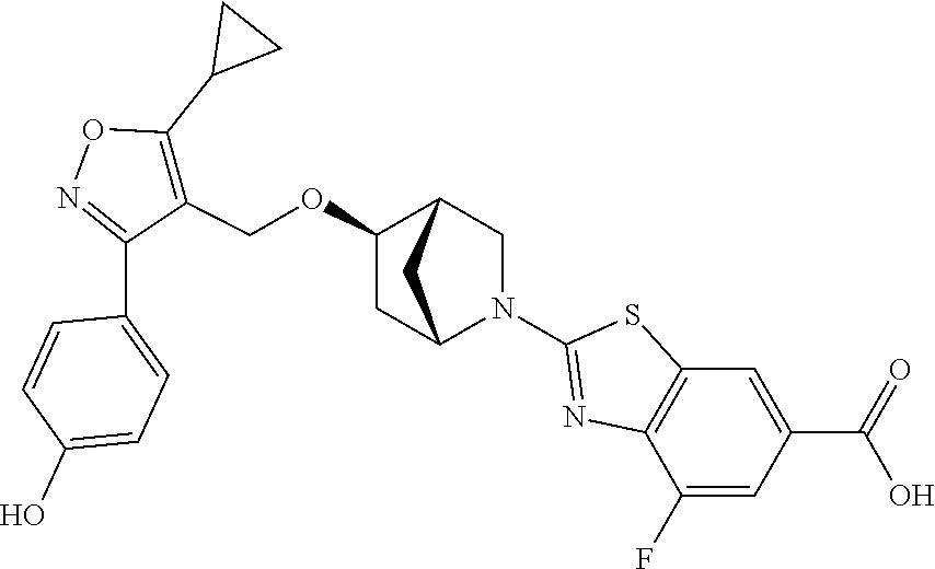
C1(OCC2=C(C3CC3)ON=C2C2=CC=C(O)C=C2)CC2N(C3=NC4=C(S3)C=C(C(=O)O)C=C4F)CC1C2
